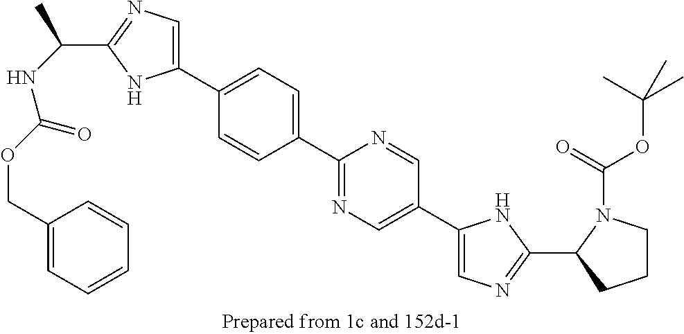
C1(C2=CC=C(C3=CN=C(C(C)NC(OCC4=CC=CC=C4)=O)N3)C=C2)=NC=C(C2=CN=C(C3CCCN3C(=O)OC(C)(C)C)N2)C=N1
